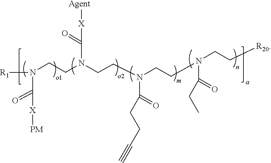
[R1]N(CCN(CCN(CCN(CC[R20])C(=O)CC)C(=O)CCC#C)C(=O)[X][Agent])C([X][PM])=O
